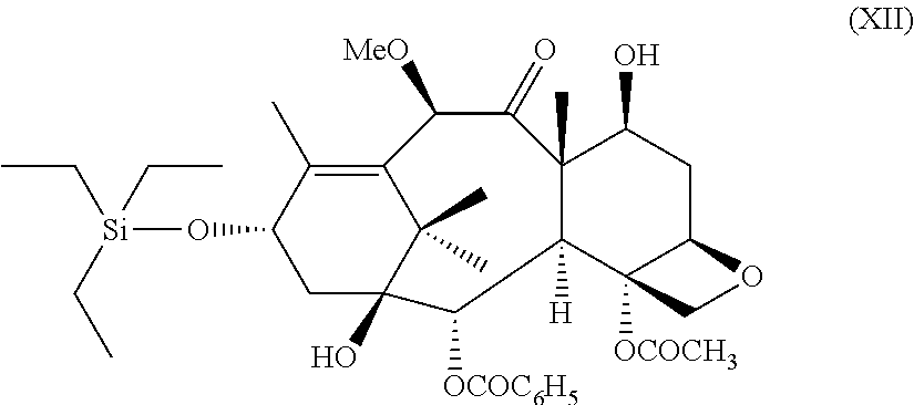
C12=C(C)C(O[Si](CC)(CC)CC)CC(O)(C1(C)C)C([OCOC6H5])C1([H])C(C)(C(=O)C2[MeO])C(O)CC2C1([OCOCH3])CO2
